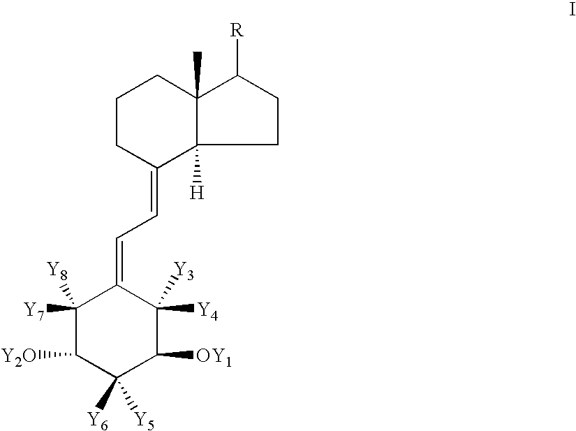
C1([Y7])([Y8])C([Y2O])C([Y6])([Y5])C([OY1])C([Y4])([Y3])C1=CC=C1C2([H])C(C)(CCC1)C([R])CC2
